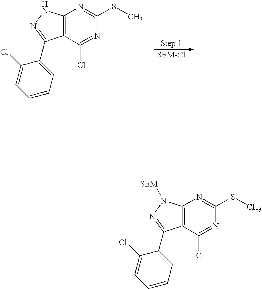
C12=C(C(Cl)=NC(SC)=N1)C(C1=CC=CC=C1Cl)=NN2.C12=C(C(Cl)=NC(SC)=N1)C(C1=CC=CC=C1Cl)=NN2[SEM]
